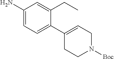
C1(N)=CC=C(C2=CCN([Boc])CC2)C(CC)=C1
